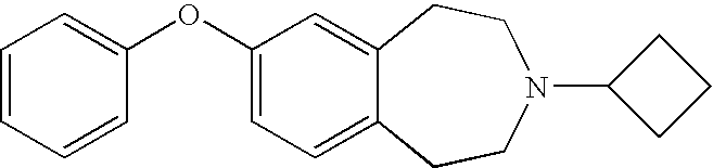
C1=CC=CC(OC2=CC=C3C(=C2)CCN(C2CCC2)CC3)=C1
